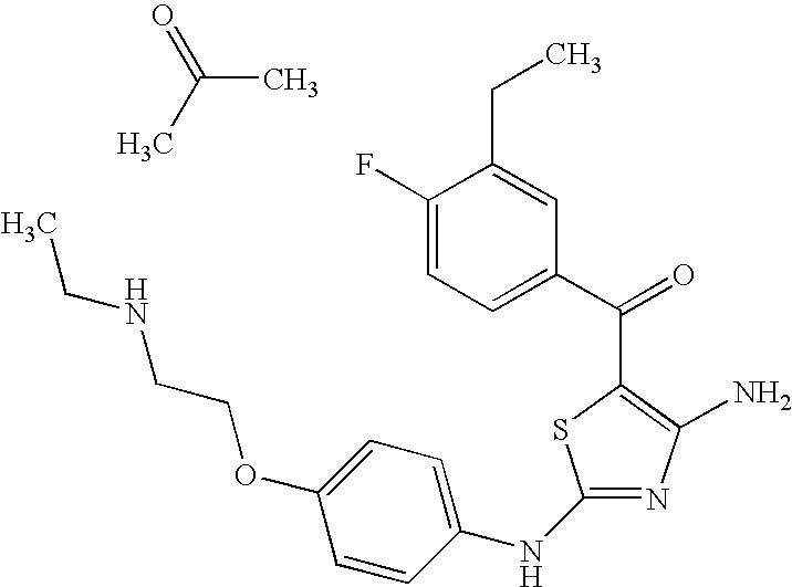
C1(NC2=CC=C(OCCNCC)C=C2)=NC(N)=C(C(C2=CC=C(F)C(CC)=C2)=O)S1.C(C)(C)=O
